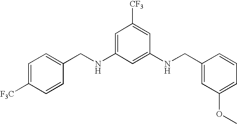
C1=C([F3C])C=CC(CNC2=CC([CF3])=CC(NCC3=CC(OC)=CC=C3)=C2)=C1
